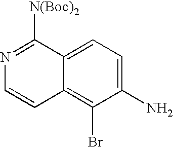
C1(N)=CC=C2C(=C1Br)C=CN=C2[N(Boc)2]
